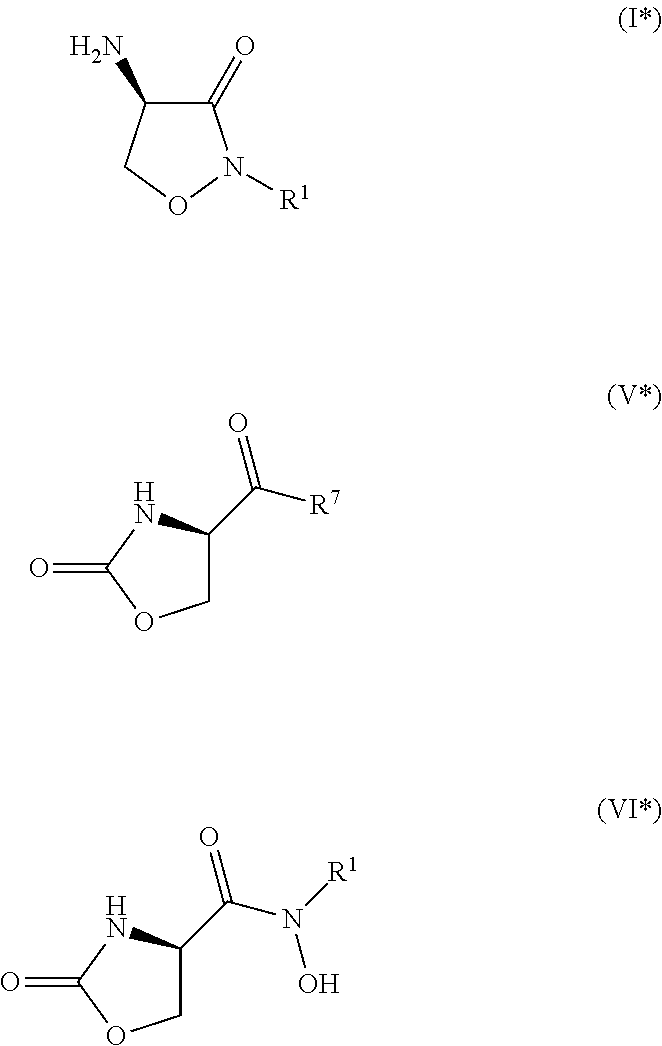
C1(=O)C(N)CON1[R1].C1C(C([R7])=O)NC(=O)O1.C1C(C(N([R1])O)=O)NC(=O)O1
